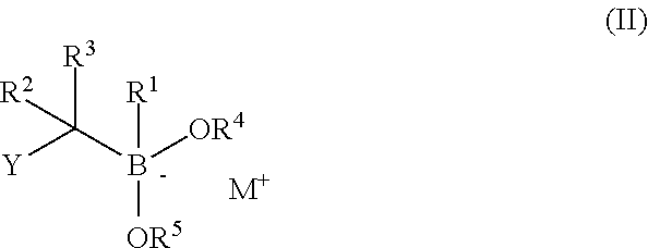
C([R3])([R2])(B([OR5])([OR4])[R1])[Y].[M+]
